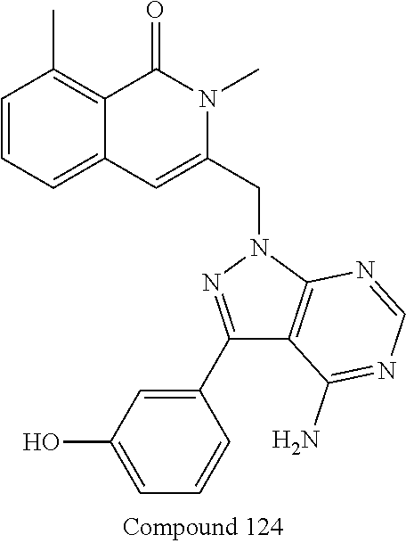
C1=CC=C2C(=C1C)C(=O)N(C)C(CN1N=C(C3=CC(O)=CC=C3)C3=C1N=CN=C3N)=C2
